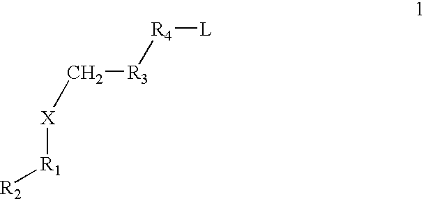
[X]([R1][R2])C[R3][R4][L]
